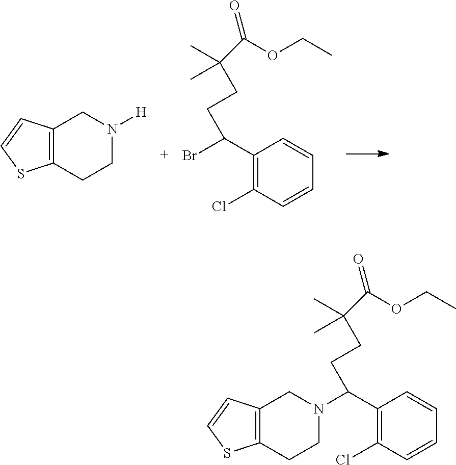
C12=C(CCN([H])C1)SC=C2.C1(C(Br)CCC(C)(C)C(OCC)=O)=C(Cl)C=CC=C1.C12=C(CCN(C(C3=C(Cl)C=CC=C3)CCC(C)(C)C(OCC)=O)C1)SC=C2
